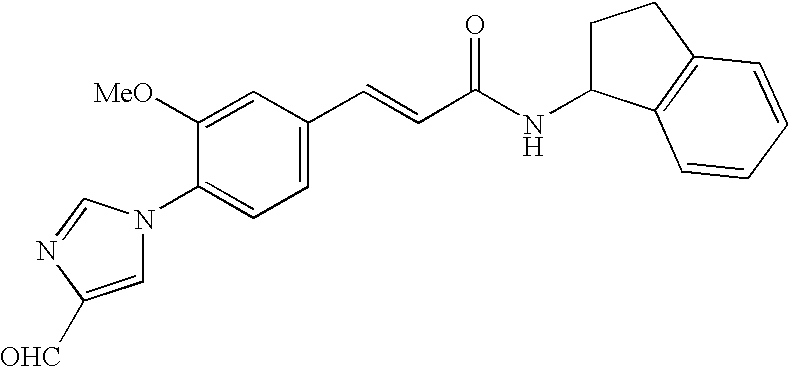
C1([OMe])=CC(C=CC(NC2CCC3=C2C=CC=C3)=O)=CC=C1N1C=C([OHC])N=C1
